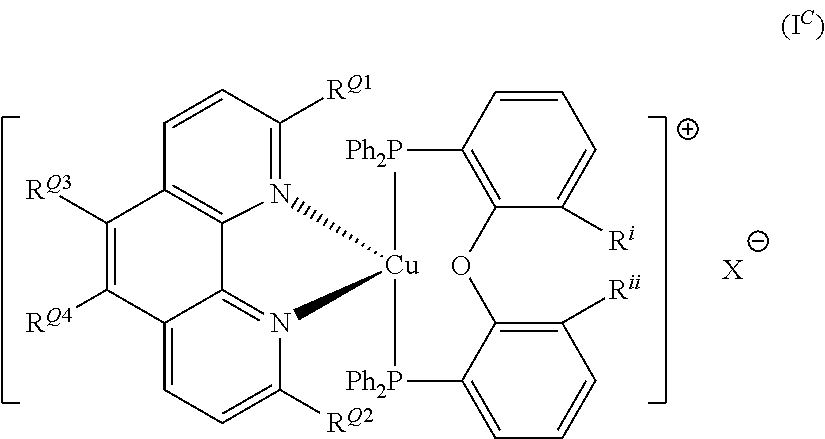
[X].C1=CC2=C(C([Ri])=C1)OC1=C([Rii])C=CC=C1[Ph2P][Cu]1([Ph2P]2)N2=C([RQ1])C=CC3=C2C2=N1C([RQ2])=CC=C2C([RQ4])=C3[RQ3]
